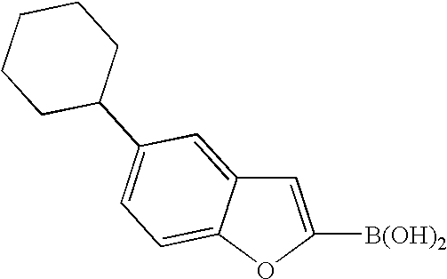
C1=C([B(OH)2])OC2=CC=C(C3CCCCC3)C=C12
